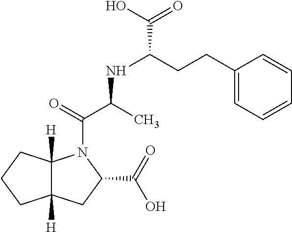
C12([H])C([H])(CCC1)N(C(=O)C(C)NC(CCC1=CC=CC=C1)C(O)=O)C(C(=O)O)C2
